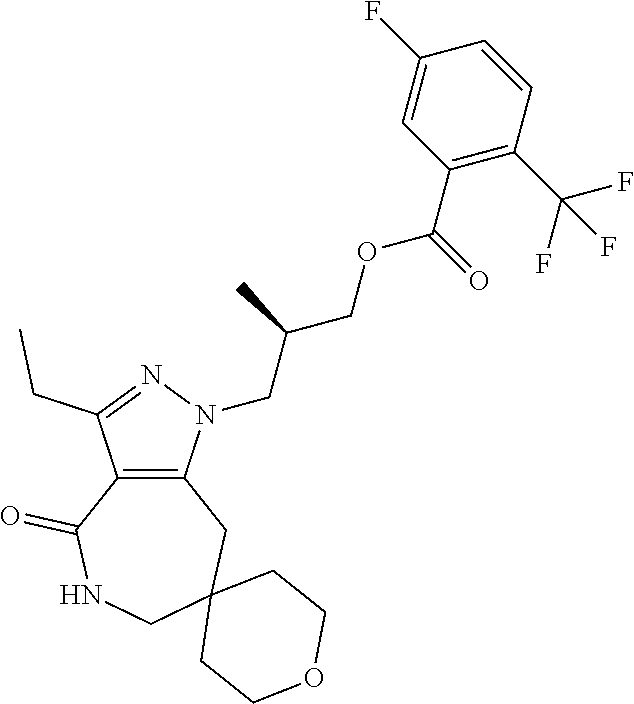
C12=C(N(CC(COC(C3=C(C(F)(F)F)C=CC(F)=C3)=O)C)N=C1CC)CC1(CNC2=O)CCOCC1
